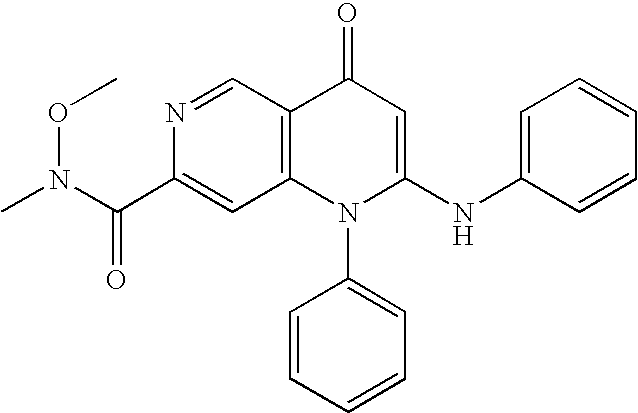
O=C(N(C)OC)C1=CC2=C(C=N1)C(=O)C=C(NC1=CC=CC=C1)N2C1=CC=CC=C1
